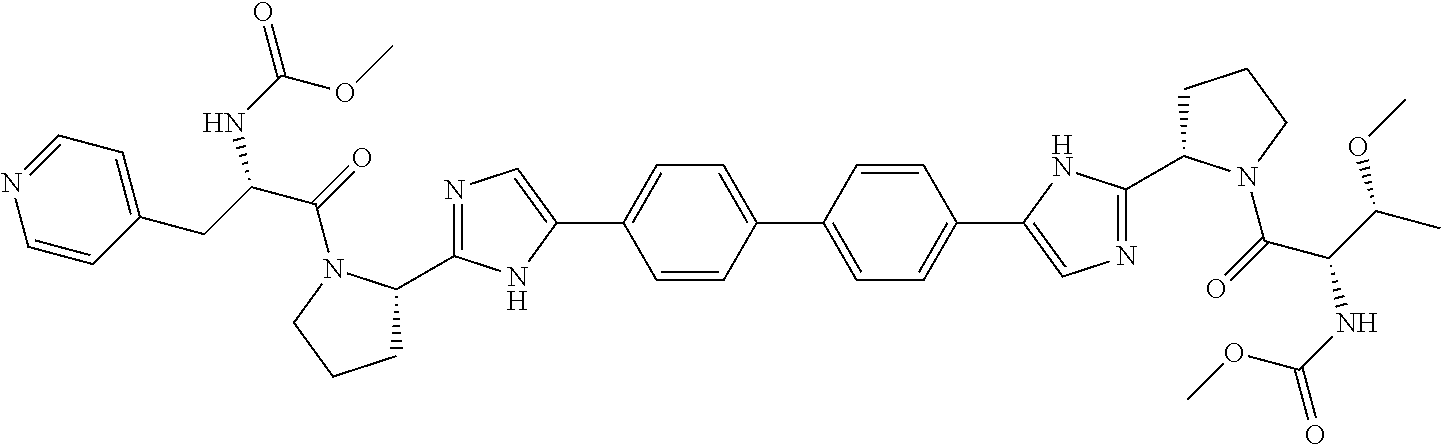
C1=CC(C2=CC=C(C3=CN=C(C4CCCN4C(=O)C(C(C)OC)NC(=O)OC)N3)C=C2)=CC=C1C1=CN=C(C2CCCN2C(=O)C(CC2=CC=NC=C2)NC(=O)OC)N1
